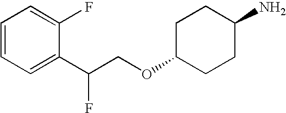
C1=CC=C(F)C(C(COC2CCC(N)CC2)F)=C1
